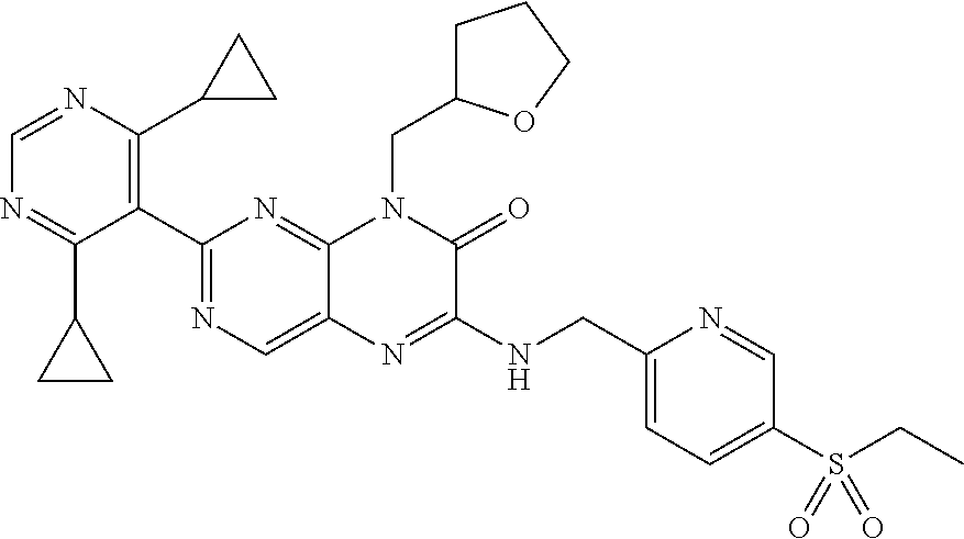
C1=NC(C2CC2)=C(C2=NC=C3C(=N2)N(CC2CCCO2)C(=O)C(NCC2=CC=C(S(=O)(=O)CC)C=N2)=N3)C(C2CC2)=N1
